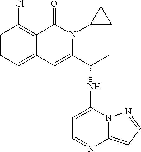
C1=CC=C2C(=C1Cl)C(=O)N(C1CC1)C(C(NC1=CC=NC3=CC=NN13)C)=C2
